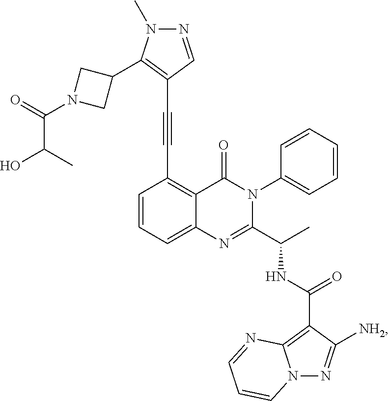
C1=CC=C2C(=C1C#CC1=C(C3CN(C(=O)C(C)O)C3)N(C)N=C1)C(=O)N(C1=CC=CC=C1)C(C(C)NC(C1=C3N(N=C1[NH2])C=CC=N3)=O)=N2
